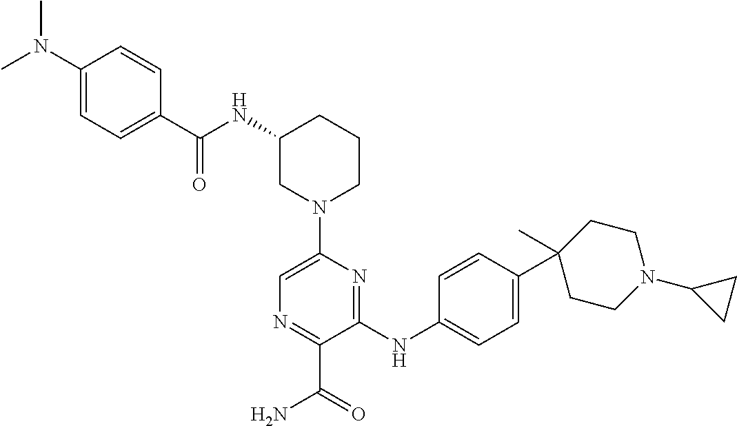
C1(NC(=O)C2=CC=C(N(C)C)C=C2)CN(C2=CN=C(C(=O)N)C(NC3=CC=C(C4(C)CCN(C5CC5)CC4)C=C3)=N2)CCC1
